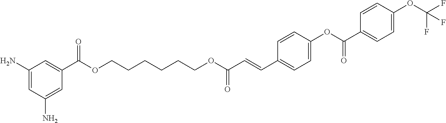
C1(N)=CC(N)=CC(C(OCCCCCCOC(C=CC2=CC=C(OC(=O)C3=CC=C(OC(F)(F)F)C=C3)C=C2)=O)=O)=C1
